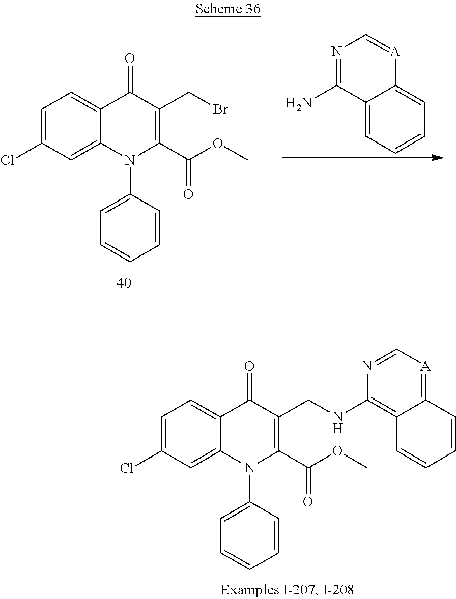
C1=C(Cl)C=C2C(=C1)C(=O)C(CBr)=C(C(OC)=O)N2C1=CC=CC=C1.C12=CC=CC=C1[A]=CN=C2N.C1=C(Cl)C=C2C(=C1)C(=O)C(CNC1=C3C(=[A]C=N1)C=CC=C3)=C(C(OC)=O)N2C1=CC=CC=C1
